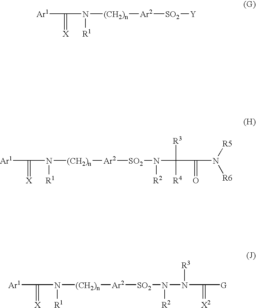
C([Ar1])(=[X])N([(CH2)n][Ar2][SO2][Y])[R1].C([Ar1])(=[X])N([(CH2)n][Ar2][SO2]N(C([R3])([R4])C(=O)N([R5])[R6])[R2])[R1].C([Ar1])(=[X])N([(CH2)n][Ar2][SO2]N([R2])N([R3])C(=[X2])[G])[R1]
